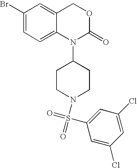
C1(Br)=CC=C2C(=C1)COC(=O)N2C1CCN(S(C2=CC(Cl)=CC(Cl)=C2)(=O)=O)CC1
